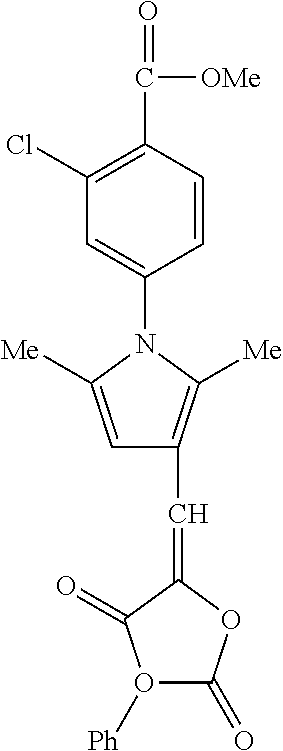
[Ph]O1C(=O)OC(=CC2=C([Me])N(C3=CC(Cl)=C(C(=O)[OMe])C=C3)C([Me])=C2)C1=O
